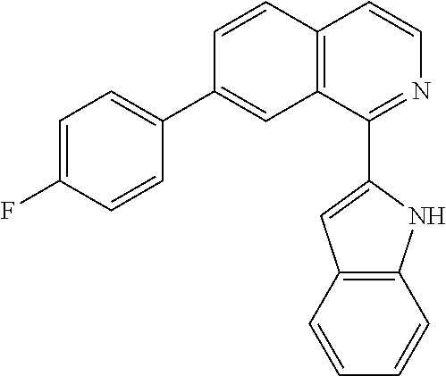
C1=C(F)C=CC(C2=CC3=C(C=C2)C=CN=C3C2=CC3=C(N2)C=CC=C3)=C1
